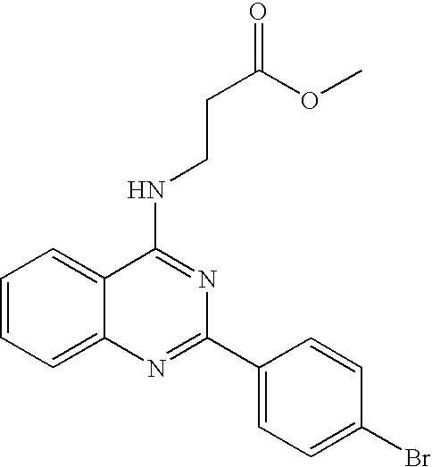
C1=CC=C2C(=C1)C(NCCC(OC)=O)=NC(C1=CC=C(Br)C=C1)=N2
